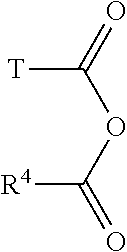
[R4]C(OC([T])=O)=O
